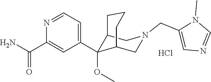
NC(C1=CC(C2(OC)C3CN(CC4=CN=CN4C)CC2CCC3)=CC=N1)=O.Cl
